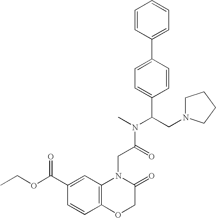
C(C(=O)N(C)C(CN1CCCC1)C1=CC=C(C2=CC=CC=C2)C=C1)N1C2=C(OCC1=O)C=CC(C(OCC)=O)=C2
